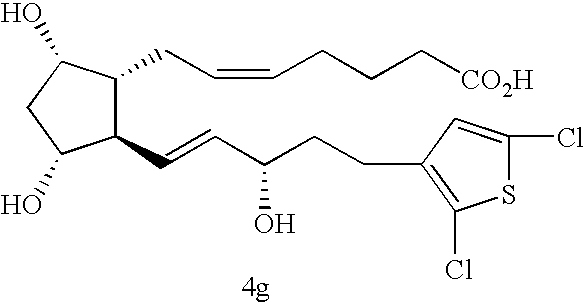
C1(C=CC(CCC2=C(Cl)SC(Cl)=C2)O)C(CC=CCCC[CO2H])C(O)CC1O
